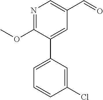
N1=C(OC)C(C2=CC=CC(Cl)=C2)=CC(C=O)=C1
